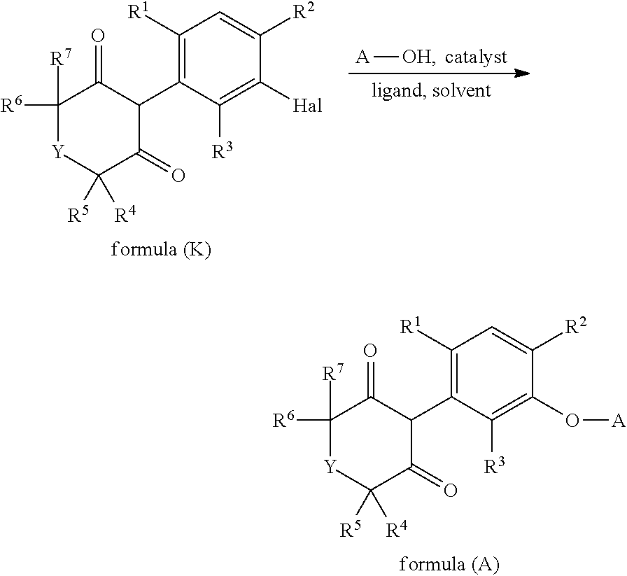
[A][OH].C1([R1])=C(C2C(=O)C([R7])([R6])[Y]C([R5])([R4])C2=O)C([R3])=C([Hal])C([R2])=C1.C1([R1])=C(C2C(=O)C([R7])([R6])[Y]C([R5])([R4])C2=O)C([R3])=C(O[A])C([R2])=C1
